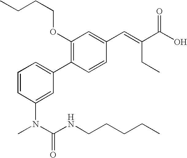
O(C1=C(C2=CC=CC(N(C(NCCCCC)=O)C)=C2)C=CC(C=C(C(O)=O)CC)=C1)CCCC
